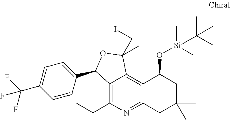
C12=C(C(C)C)N=C3C(=C1C(CI)(C)OC2C1=CC=C(C(F)(F)F)C=C1)C(O[Si](C)(C)C(C)(C)C)CC(C)(C)C3
